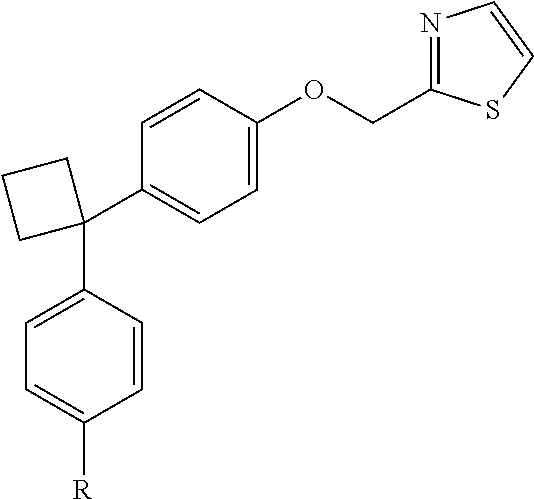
C1(C2=CC=C(OCC3=NC=CS3)C=C2)(C2=CC=C([R])C=C2)CCC1
